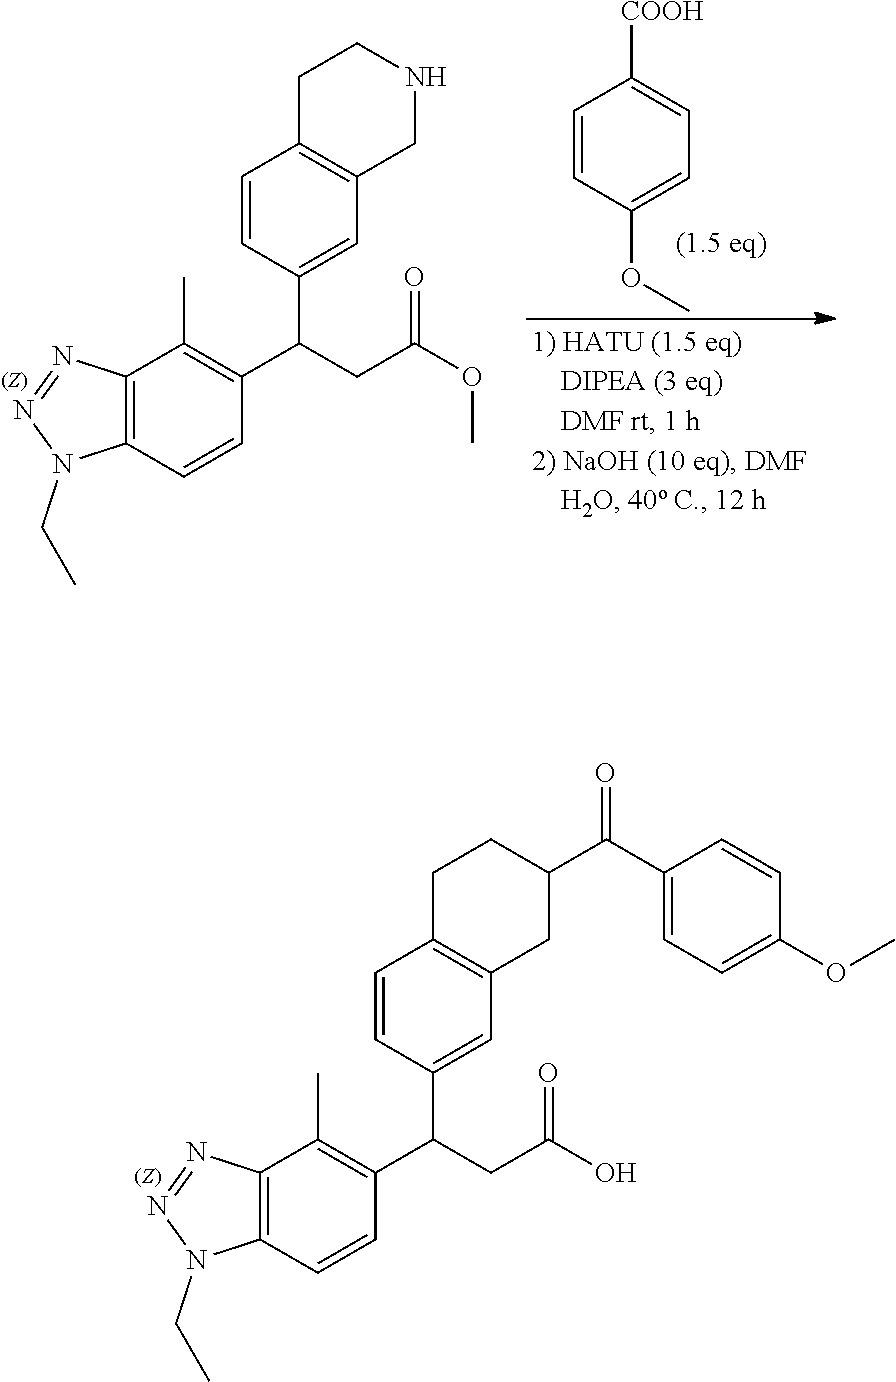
C12=C(C=CC(C(CC(O)=O)C3=CC4=C(C=C3)CCC(C(C3=CC=C(OC)C=C3)=O)C4)=C1C)N(CC)N=N2.C12=C(C=CC(C(CC(OC)=O)C3=CC4=C(C=C3)CCNC4)=C1C)N(CC)N=N2.C1=CC(OC)=CC=C1[COOH]
